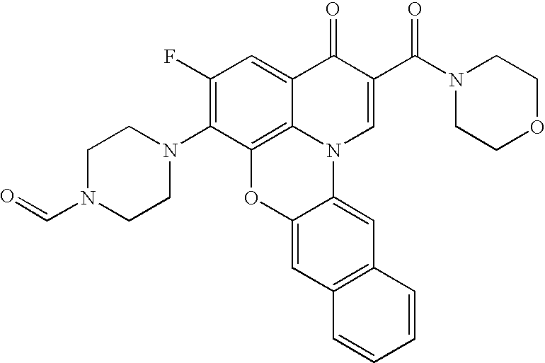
C12=C3C(=CC(F)=C1N1CCN(C=O)CC1)C(=O)C(C(N1CCOCC1)=O)=CN3C1=CC3=C(C=C1O2)C=CC=C3
